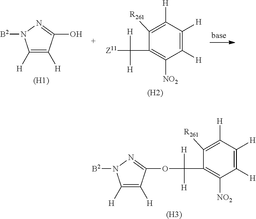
[(H3)].C1([R261])=C([H])C([H])=C([H])C([NO2])=C1C(OC1=NN([B2])C([H])=C1[H])([H])[H].C1([H])=C([H])C(O)=NN1[B2].[(H1)].[(H2)].C1([R261])=C([H])C([H])=C([H])C([NO2])=C1C([Z11])([H])[H]
